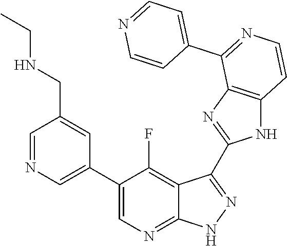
C1=NC=C(C2=CN=C3C(=C2F)C(C2=NC4=C(N2)C=CN=C4C2=CC=NC=C2)=N[N H]3)C=C1CNCC
